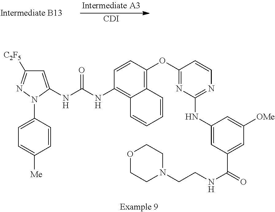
[CDI].C1=C(NC(NC2=C3C(=C(OC4=NC(NC5=CC(C(=O)NCCN6CCOCC6)=CC([OMe])=C5)=NC=C4)C=C2)C=CC=C3)=O)N(C2=CC=C([Me])C=C2)N=C1[C2F5]
